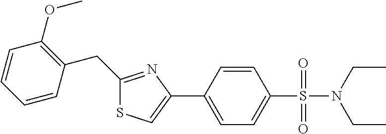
S1C=C(C2=CC=C(S(=O)(=O)N(CC)CC)C=C2)N=C1CC1=C(OC)C=CC=C1
